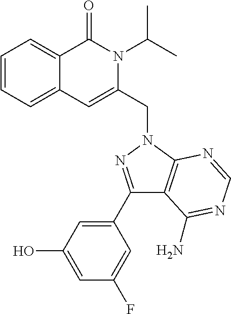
C1=CC=C2C(=C1)C(=O)N(C(C)C)C(CN1C3=C(C(C4=CC(O)=CC(F)=C4)=N1)C(N)=NC=N3)=C2
